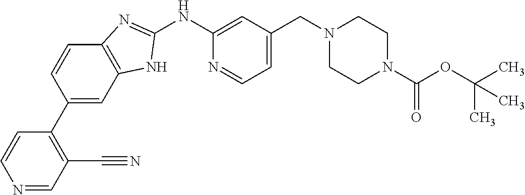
N1=CC(C#N)=C(C2=CC3=C(C=C2)N=C(NC2=CC(CN4CCN(C(OC(C)(C)C)=O)CC4)=CC=N2)N3)C=C1
